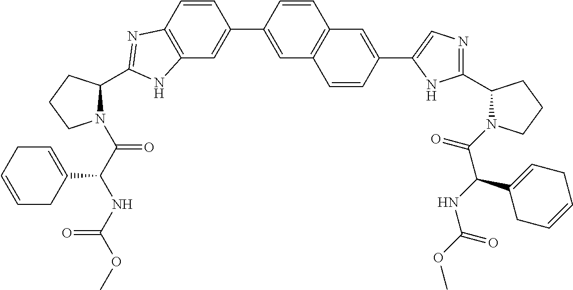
C12=C(C=CC(C3=CC4=C(C=C3)C=C(C3=CN=C(C5N(C(C(C6=CCC=CC6)NC(=O)OC)=O)CCC5)N3)C=C4)=C1)N=C(C1N(C(C(NC(OC)=O)C3=CCC=CC3)=O)CCC1)N2
